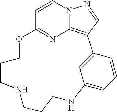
C1=CN2C3=C(C=N2)C2=CC(=CC=C2)NCCCNCCCOC1=N3
